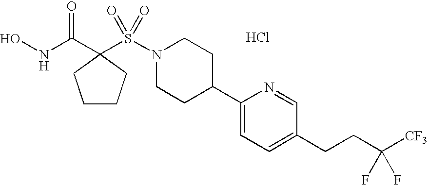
ONC(=O)C1(S(N2CCC(C3=CC=C(CCC([CF3])(F)F)C=N3)CC2)(=O)=O)CCCC1.Cl
